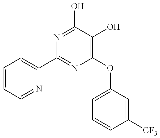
C1=CC=NC(C2=NC(OC3=CC=CC([CF3])=C3)=C(O)C(O)=N2)=C1
